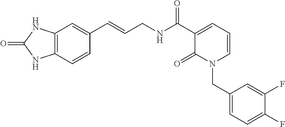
C12=C(C=CC(C=CCNC(C3=CC=CN(CC4=CC=C(F)C(F)=C4)C3=O)=O)=C1)NC(=O)N2
